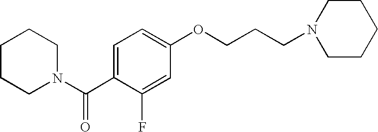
C1CCN(C(C2=CC=C(OCCCN3CCCCC3)C=C2F)=O)CC1
